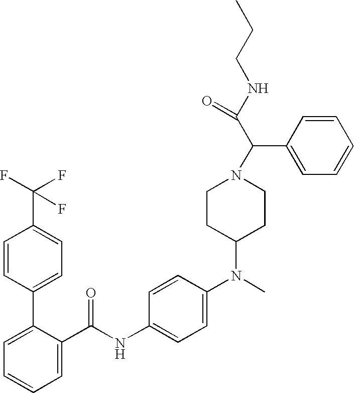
C1=C(C(NC2=CC=C(N(C3CCN(C(C(NCCC)=O)C4=CC=CC=C4)CC3)C)C=C2)=O)C(C2=CC=C(C(F)(F)F)C=C2)=CC=C1
